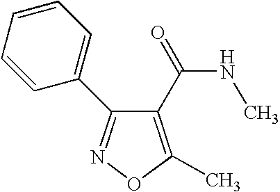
C1(C(=O)NC)=C(C)ON=C1C1=CC=CC=C1
